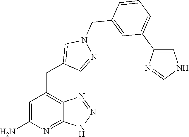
C1=C(N)N=C2C(=C1CC1=CN(CC3=CC(C4=CNC=N4)=CC=C3)N=C1)N=NN2
